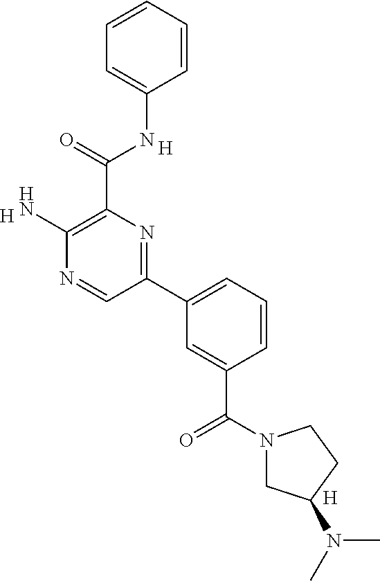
C1=CC=CC=C1NC(C1=C(N)N=CC(C2=CC=CC(C(N3CC(N(C)C)CC3)=O)=C2)=N1)=O.[H].[H].[H]
